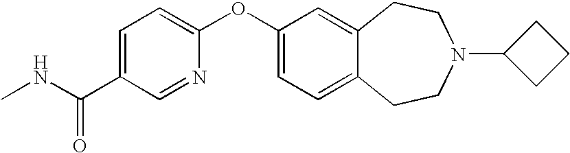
C1=C(C(NC)=O)C=NC(OC2=CC=C3C(=C2)CCN(C2CCC2)CC3)=C1
